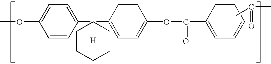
CC(C)=O.C1=CC(C2=CC=C(OC(=O)C3=CC=CC=C3)C=C2)=CC=C1OC.C1CCCCC1.[H]
